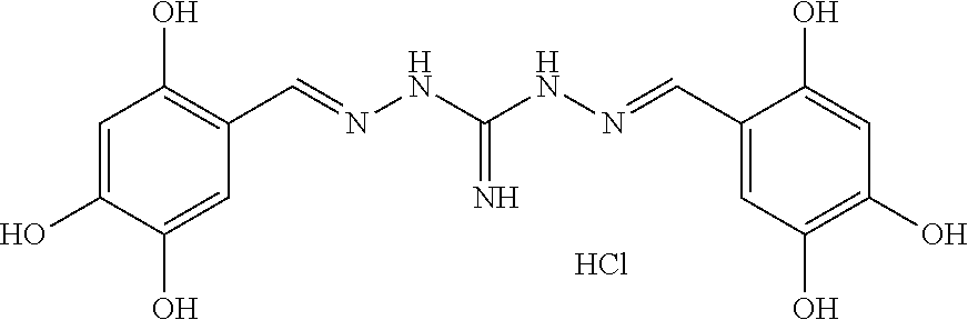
C1=C(C=NNC(NN=CC2=C(O)C=C(O)C(O)=C2)=N)C(O)=CC(O)=C1O.Cl
